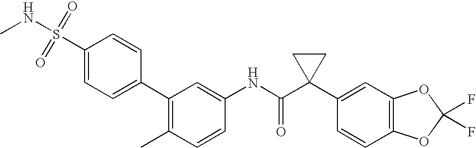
C1(C2=C(C)C=CC(NC(C3(C4=CC5=C(C=C4)OC(F)(F)O5)CC3)=O)=C2)=CC=C(S(=O)(=O)NC)C=C1
